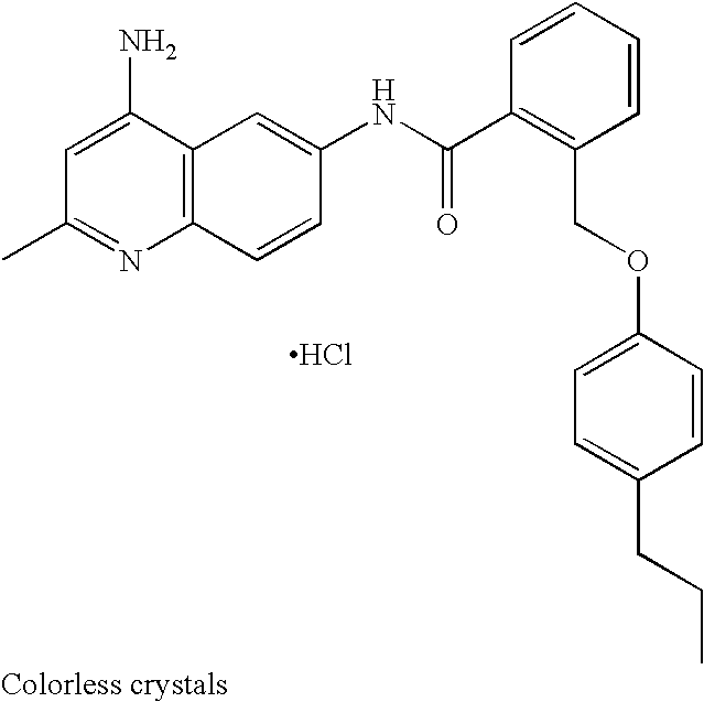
CC1=NC2=C(C(N)=C1)C=C(NC(C1=C(COC3=CC=C(CCC)C=C3)C=CC=C1)=O)C=C2.Cl
